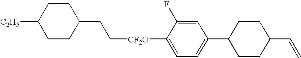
C1CC(CC[CF2O]C2=CC=C(C3CCC(C=C)CC3)C=C2F)CCC1[C2H5]
